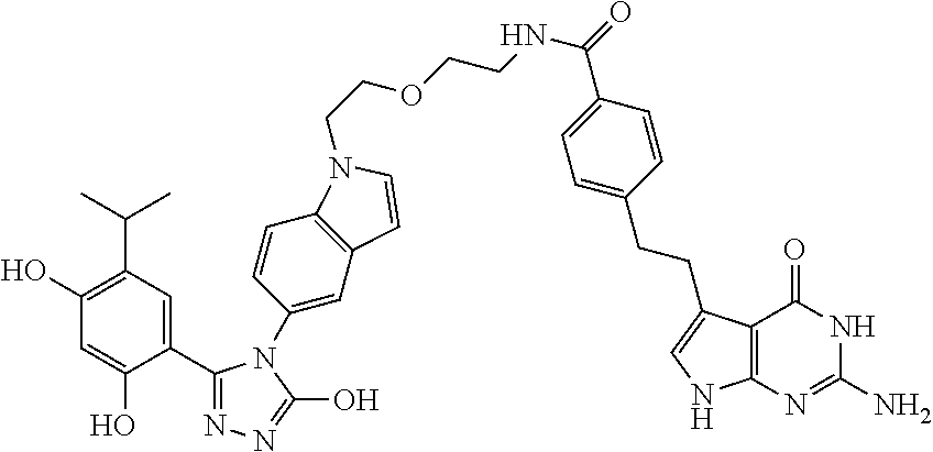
C1(C2=NN=C(O)N2C2=CC3=C(C=C2)N(CCOCCNC(=O)C2=CC=C(CCC4=CNC5=C4C(=O)NC(N)=N5)C=C2)C=C3)=CC(C(C)C)=C(O)C=C1O
